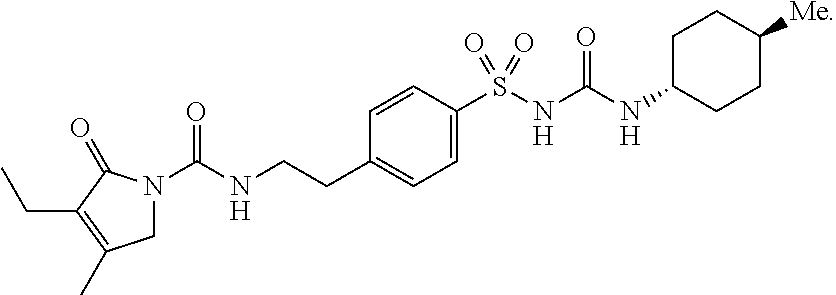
C1N(C(NCCC2=CC=C(S(NC(NC3CCC([Me])CC3)=O)(=O)=O)C=C2)=O)C(=O)C(CC)=C1C
